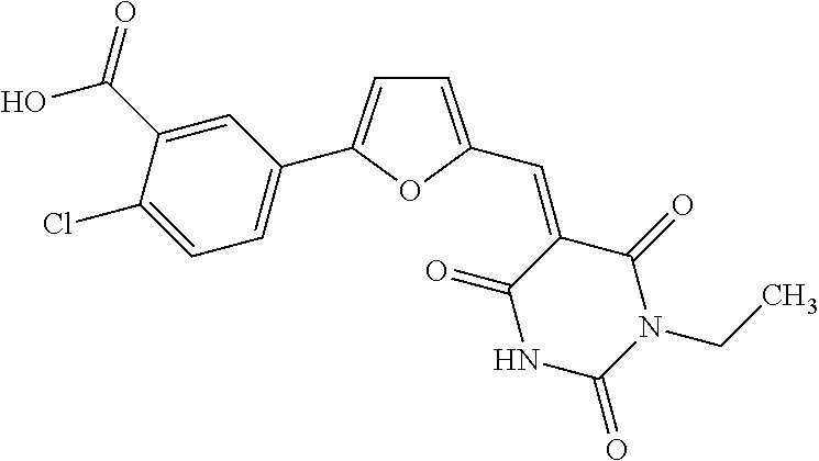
C1=C(C=C2C(=O)NC(=O)N(CC)C2=O)OC(C2=CC=C(Cl)C(C(O)=O)=C2)=C1
